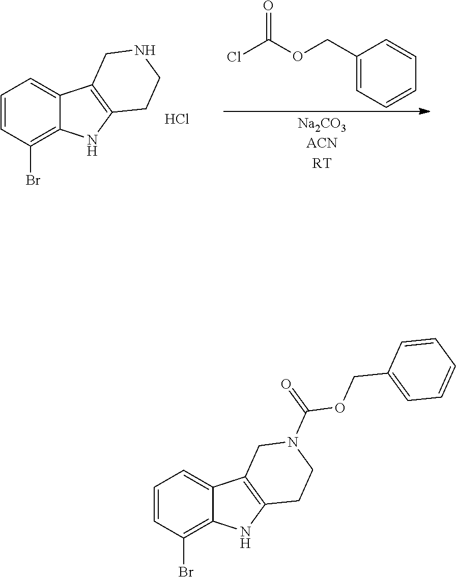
C1=CC(Br)=C2C(=C1)C1=C(N2)CCNC1.Cl.C1(COC(Cl)=O)=CC=CC=C1.C1=CC(Br)=C2C(=C1)C1=C(N2)CCN(C(=O)OCC2=CC=CC=C2)C1
